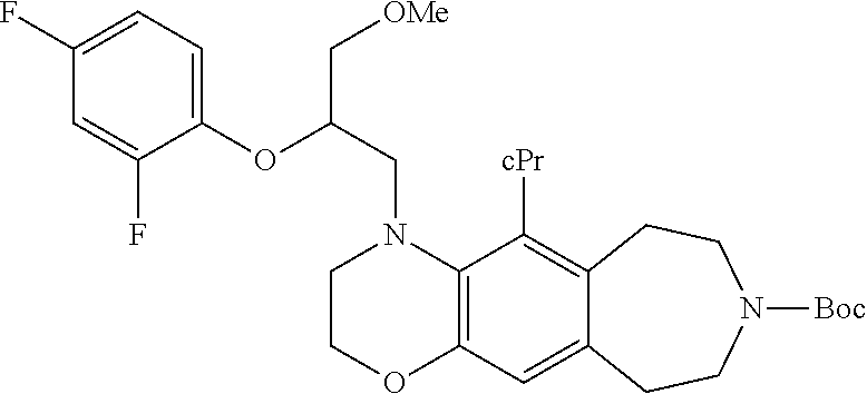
C1COC2=C(N1CC(OC1=CC=C(F)C=C1F)C[OMe])C([cPr])=C1C(=C2)CCN([Boc])CC1
